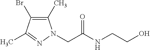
C1(C)=C(Br)C(C)=NN1CC(NCCO)=O
